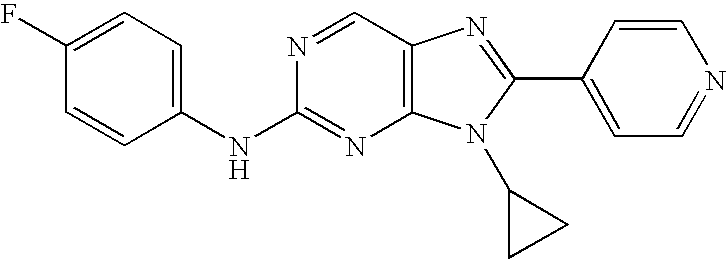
C1(F)=CC=C(NC2=NC3=C(C=N2)N=C(C2=CC=NC=C2)N3C2CC2)C=C1
